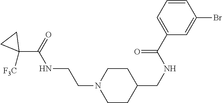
C1(C(=O)NCCN2CCC(CNC(C3=CC=CC(Br)=C3)=O)CC2)([F3C])CC1
